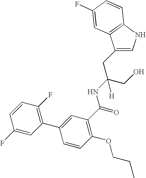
C1(CC(CO)(NC(=O)C2=C(OCCC)C=CC(C3=C(F)C=CC(F)=C3)=C2)[H])=CNC2=C1C=C(F)C=C2
